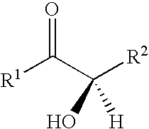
[R1]C(C([R2])(O)[H])=O
